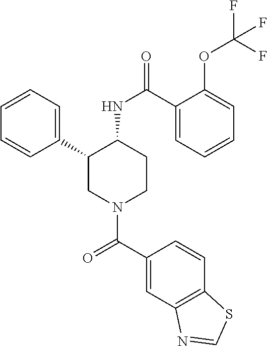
C1=CC=C(C2CN(C(C3=CC4=C(C=C3)SC=N4)=O)CCC2NC(=O)C2=CC=CC=C2OC(F)(F)F)C=C1
